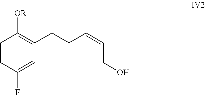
C1=CC(F)=CC(CCC=CCO)=C1[OR]
